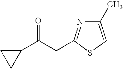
C1C(C(CC2=NC(C)=CS2)=O)C1
